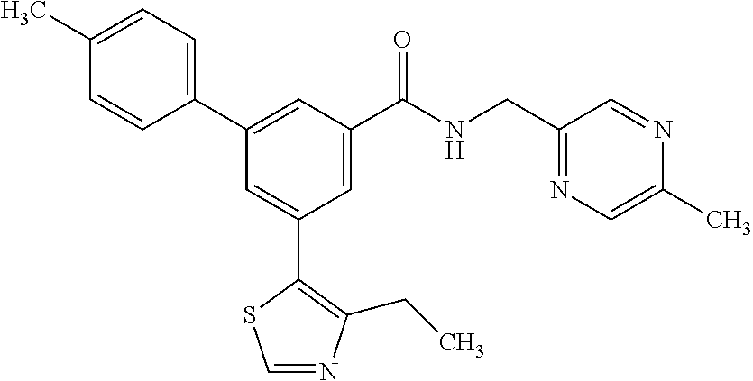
C1=NC(CC)=C(C2=CC(C3=CC=C(C)C=C3)=CC(C(NCC3=NC=C(C)N=C3)=O)=C2)S1
